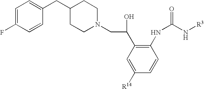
C1([R14])=CC(C(CN2CCC(CC3=CC=C(F)C=C3)CC2)O)=C(NC(N[R3])=O)C=C1
